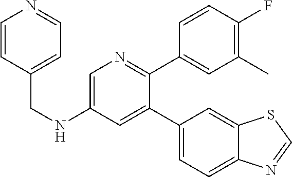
C1=C(NCC2=CC=NC=C2)C=C(C2=CC=C3C(=C2)SC=N3)C(C2=CC(C)=C(F)C=C2)=N1
